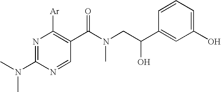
N1=C(N(C)C)N=CC(C(N(CC(C2=CC(O)=CC=C2)O)C)=O)=C1[Ar]
